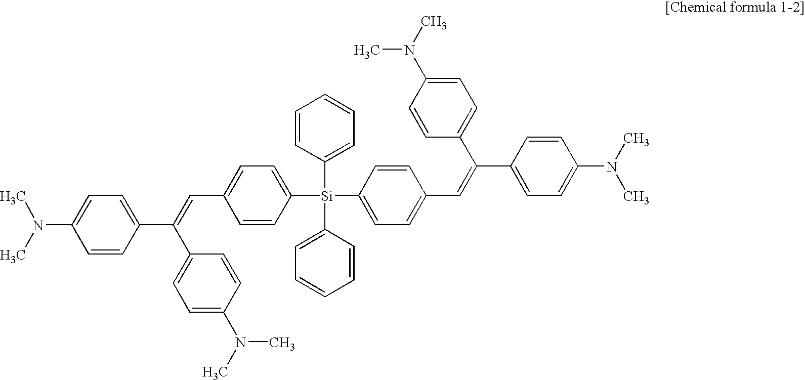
C1([Si](C2=CC=C(C=C(C3=CC=C(N(C)C)C=C3)C3=CC=C(N(C)C)C=C3)C=C2)(C2=CC=CC=C2)C2=CC=C(C=C(C3=CC=C(N(C)C)C=C3)C3=CC=C(N(C)C)C=C3)C=C2)=CC=CC=C1
